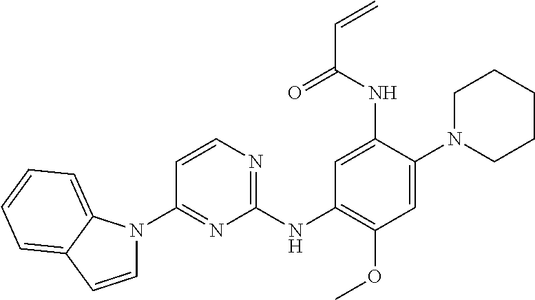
C1(NC2=C(OC)C=C(N3CCCCC3)C(NC(C=C)=O)=C2)=NC=CC(N2C=CC3=CC=CC=C23)=N1
